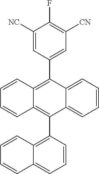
C1([NC])=CC(C2=C3C(=C(C4=C5C(=CC=C4)C=CC=C5)C4=CC=CC=C24)C=CC=C3)=CC([CN])=C1F
